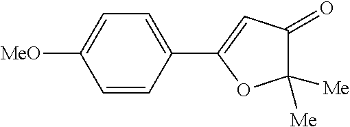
C1=CC(C2=CC(=O)C([Me])([Me])O2)=CC=C1[MeO]
